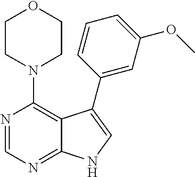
C12=NC=NC(N3CCOCC3)=C1C(C1=CC(OC)=CC=C1)=CN2
